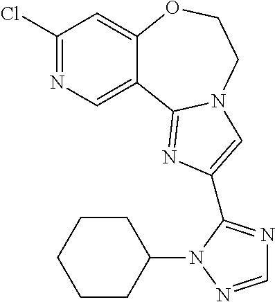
C1(Cl)=NC=C2C(=C1)OCCN1C2=NC(C2=NC=NN2C2CCCCC2)=C1
